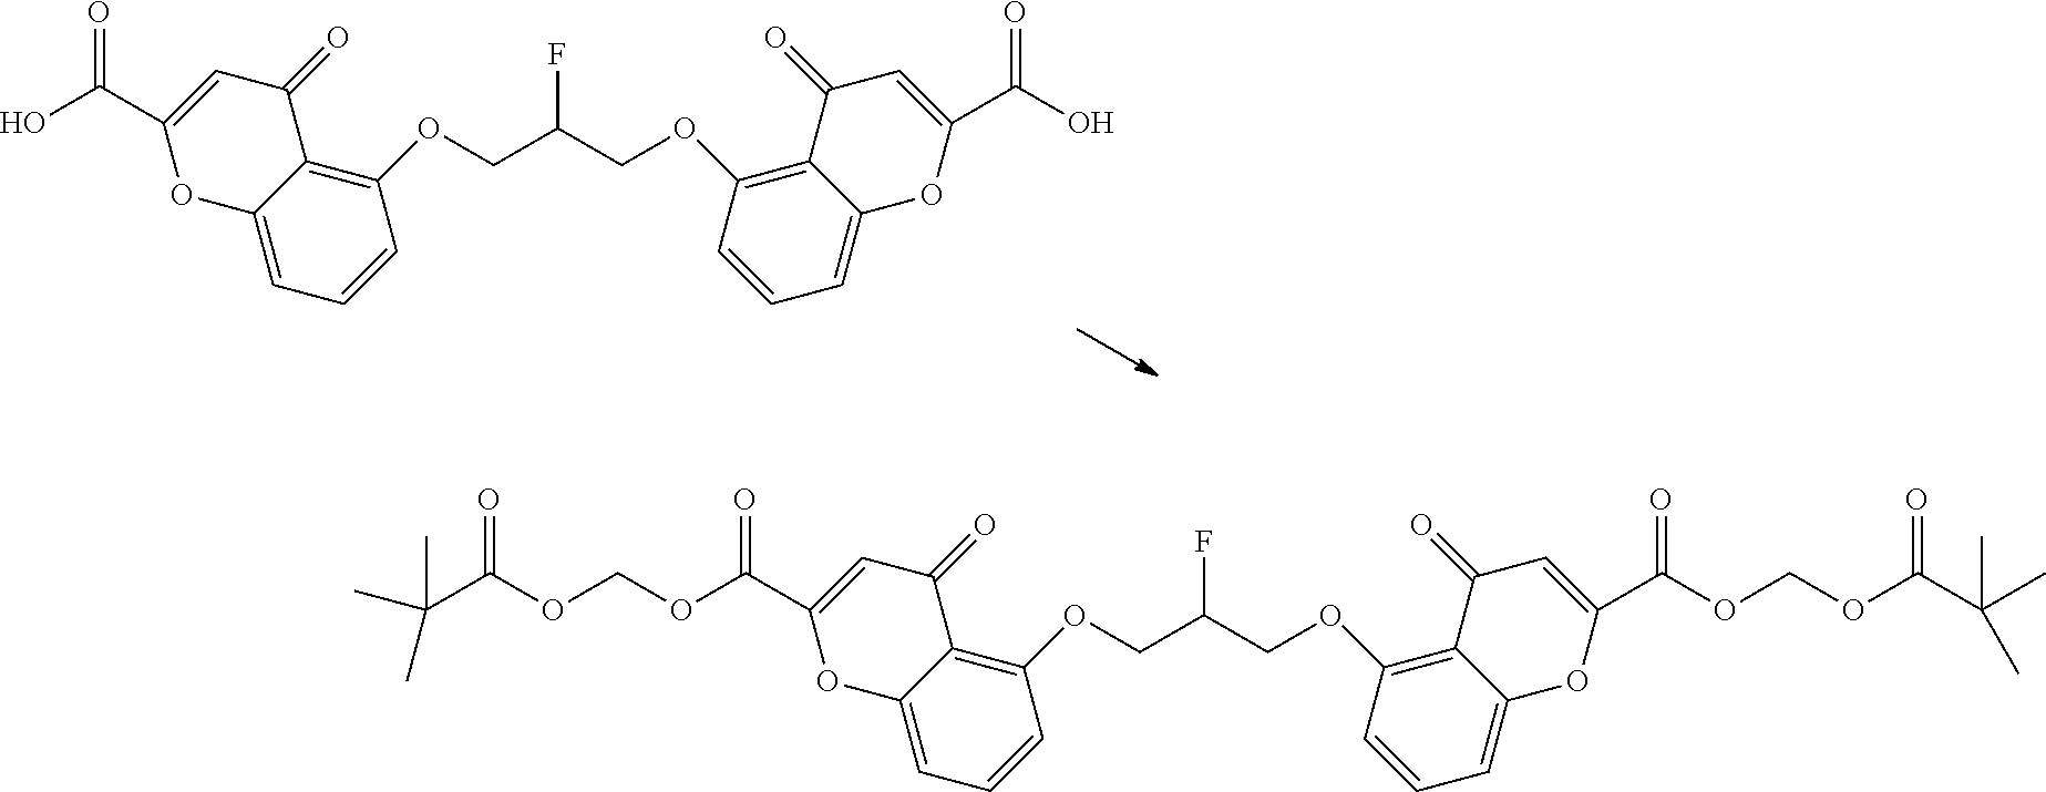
O(CC(COC1=C2C(=CC=C1)OC(C(OCOC(C(C)(C)C)=O)=O)=CC2=O)F)C1=C2C(=CC=C1)OC(C(OCOC(C(C)(C)C)=O)=O)=CC2=O.O(CC(COC1=C2C(=CC=C1)OC(C(O)=O)=CC2=O)F)C1=C2C(=CC=C1)OC(C(O)=O)=CC2=O
